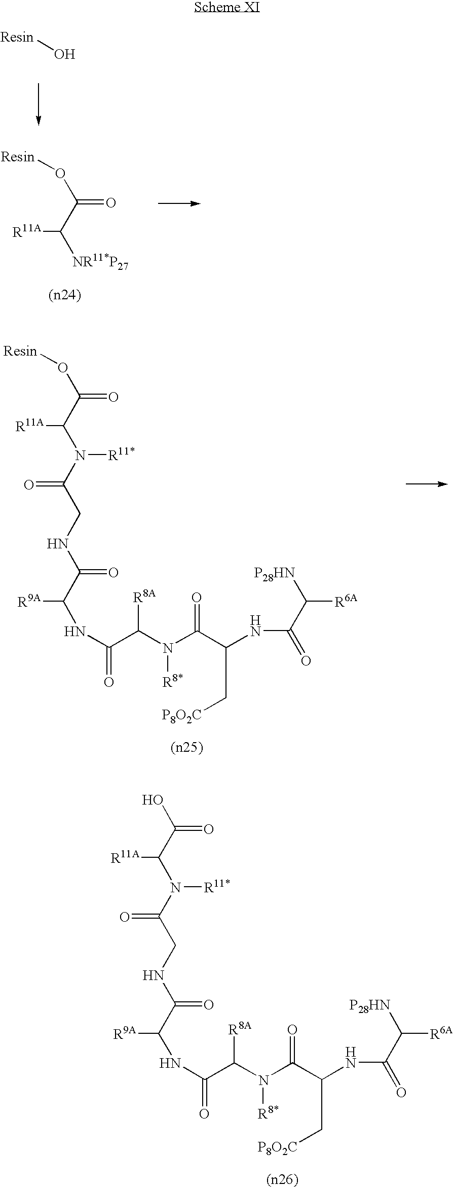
O(C(=O)C(N(C(CNC(C(NC(C(N(C(C(NC(=O)C([R6A])[P28HN])C[P8O2C])=O)[R8*])[R8A])=O)[R9A])=O)=O)[R11*])[R11A])[Resin].OC(=O)C(N(C(CNC(C(NC(C(N(C(C(NC(=O)C([R6A])[P28HN])C[P8O2C])=O)[R8*])[R8A])=O)[R9A])=O)=O)[R11*])[R11A].O(C(=O)C([NR11*P27])[R11A])[Resin].O[Resin]
